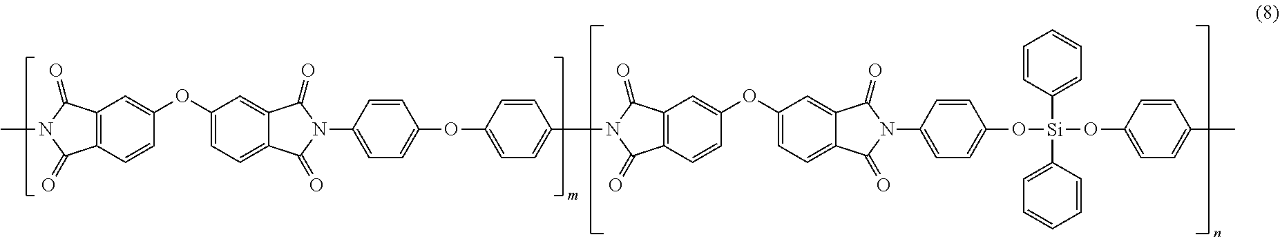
C12=C(C=CC(OC3=CC=C4C(=O)N(C5=CC=C(OC6=CC=C(N7C(=O)C8=C(C=CC(OC9=CC=C%10C(=O)N(C%11=CC=C(O[Si](OC%12=CC=C(C)C=C%12)(C%12=CC=CC=C%12)C%12=CC=CC=C%12)C=C%11)C(=O)C%10=C9)=C8)C7=O)C=C6)C=C5)C(=O)C4=C3)=C1)C(=O)N(C)C2=O
